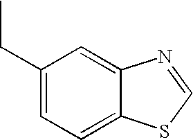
C1(CC)=CC=C2C(=C1)N=CS2
